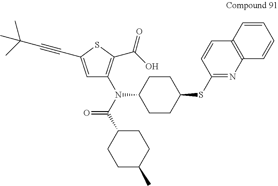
C1=C(C#CC(C)(C)C)SC(C(O)=O)=C1N(C1CCC(SC2=NC3=C(C=C2)C=CC=C3)CC1)C(C1CCC(C)CC1)=O
